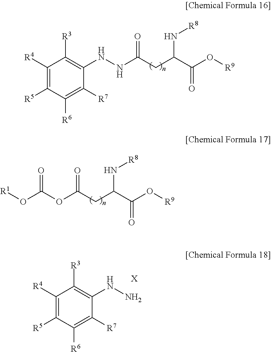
C1([R4])=C([R5])C([R6])=C([R7])C(NN)=C1[R3].[X].C1([R4])=C([R5])C([R6])=C([R7])C(NNC(CC(C(O[R9])=O)N[R8])=O)=C1[R3].O(C(OC(CC(C(O[R9])=O)N[R8])=O)=O)[R1]
